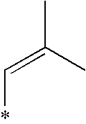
CC(C)=C*
